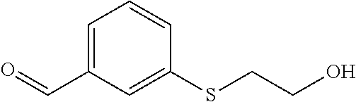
C1=C(C=O)C=C(SCCO)C=C1
